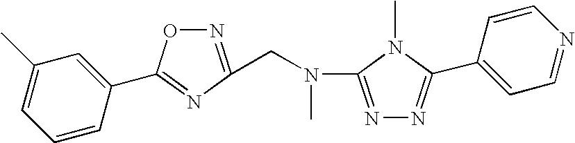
C1=CC(C2=NC(CN(C)C3=NN=C(C4=CC=NC=C4)N3C)=NO2)=CC(C)=C1
